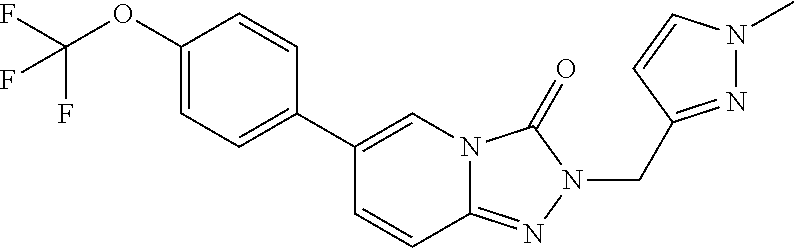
C(OC1=CC=C(C2=CN3C(=NN(CC4=NN(C)C=C4)C3=O)C=C2)C=C1)(F)(F)F
